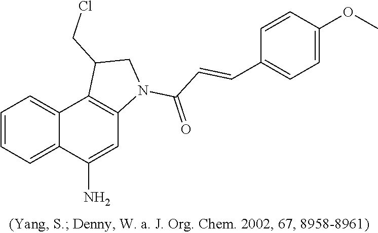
C(C=CC1=CC=C(OC)C=C1)(N1CC(CCl)C2=C1C=C(N)C1=CC=CC=C21)=O
